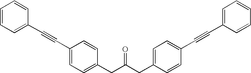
C1=CC=C(C#CC2=CC=C(CC(=O)CC3=CC=C(C#CC4=CC=CC=C4)C=C3)C=C2)C=C1
